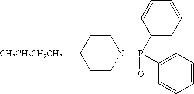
[CH2CH2CH2CH2]C1CCN(P(C2=CC=CC=C2)(C2=CC=CC=C2)=O)CC1
